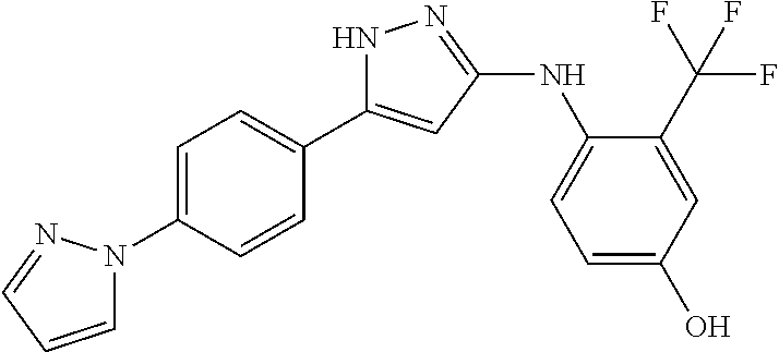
N1C(C2=CC=C(N3C=CC=N3)C=C2)=CC(NC2=CC=C(O)C=C2C(F)(F)F)=N1
